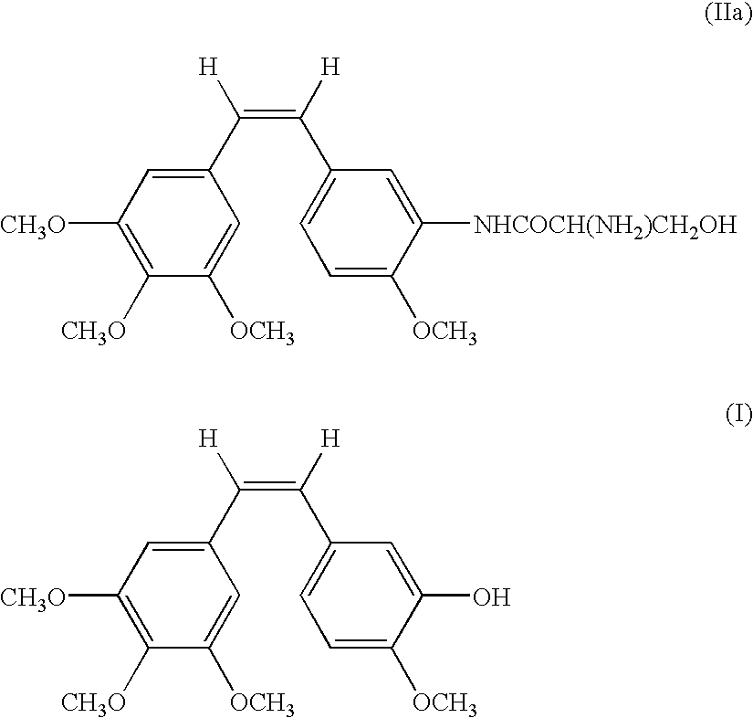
C1(C(=C(C2=CC=C([OCH3])C([NHCOCH(NH2)CH2OH])=C2)[H])[H])=CC([CH3O])=C([CH3O])C([OCH3])=C1.C1(C(=C(C2=CC=C([OCH3])C(O)=C2)[H])[H])=CC([CH3O])=C([CH3O])C([OCH3])=C1
